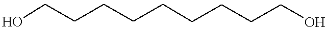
OCCCCCCCCCO
